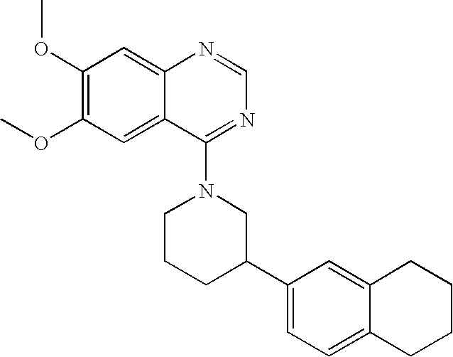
C1(OC)=C(OC)C=C2C(=C1)N=CN=C2N1CCCC(C2=CC=C3C(=C2)CCCC3)C1
